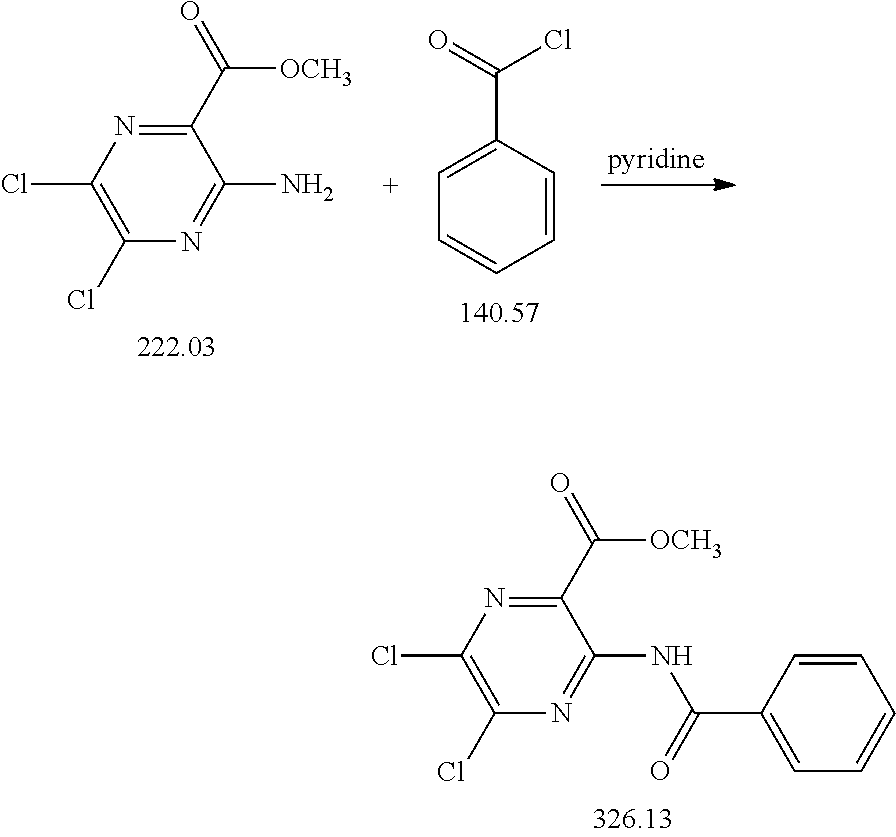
C1=CC(C(=O)Cl)=CC=C1.C1(C(=O)[OCH3])=NC(Cl)=C(Cl)N=C1N.C1(C(=O)[OCH3])=NC(Cl)=C(Cl)N=C1NC(C1=CC=CC=C1)=O
